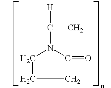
C1CC(=O)N(C(CC)([H])C)C1
